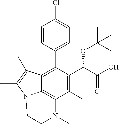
C1=CC(C2=C3C4=C(C(C)=C2C(C(=O)O)OC(C)(C)C)N(C)CCN4C(C)=C3C)=CC=C1Cl
